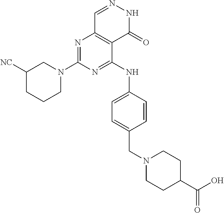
N1=C(N2CC([NC])CCC2)N=C(NC2=CC=C(CN3CCC(C(O)=O)CC3)C=C2)C2=C1C=NNC2=O
